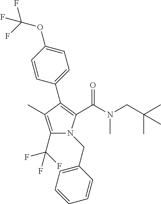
C1(C2=C(C(N(CC(C)(C)C)C)=O)N(CC3=CC=CC=C3)C(C(F)(F)F)=C2C)=CC=C(OC(F)(F)F)C=C1
